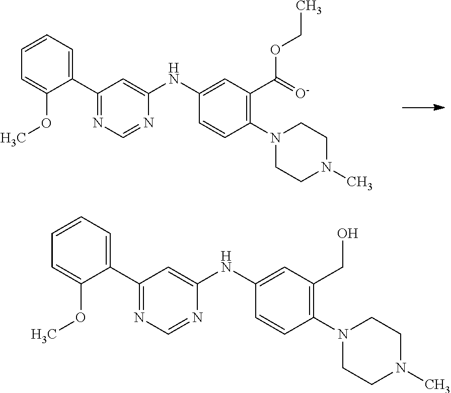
C1=CC=C(C2=NC=NC(NC3=CC(CO)=C(N4CCN(C)CC4)C=C3)=C2)C(OC)=C1.C1=CC=C(C2=NC=NC(NC3=CC(C(=[O-])OCC)=C(N4CCN(C)CC4)C=C3)=C2)C(OC)=C1
